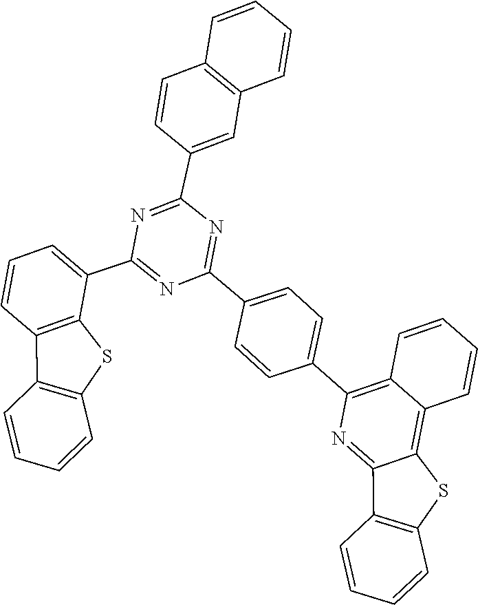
C1=CC=CC2=C3SC4=C(C3=NC(C3=CC=C(C5=NC(C6=CC7=C(C=CC=C7)C=C6)=NC(C6=CC=CC7=C6SC6=C7C=CC=C6)=N5)C=C3)=C12)C=CC=C4
